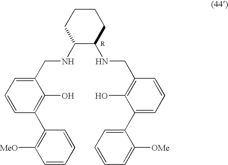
C1CCC(NCC2=CC=CC(C3=C([MeO])C=CC=C3)=C2O)C(NCC2=C(O)C(C3=CC=CC=C3[OMe])=CC=C2)C1
